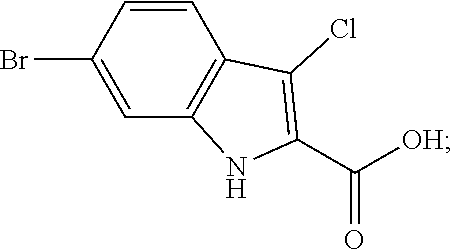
C1=C(Br)C=CC2=C1NC(C([OH])=O)=C2Cl
